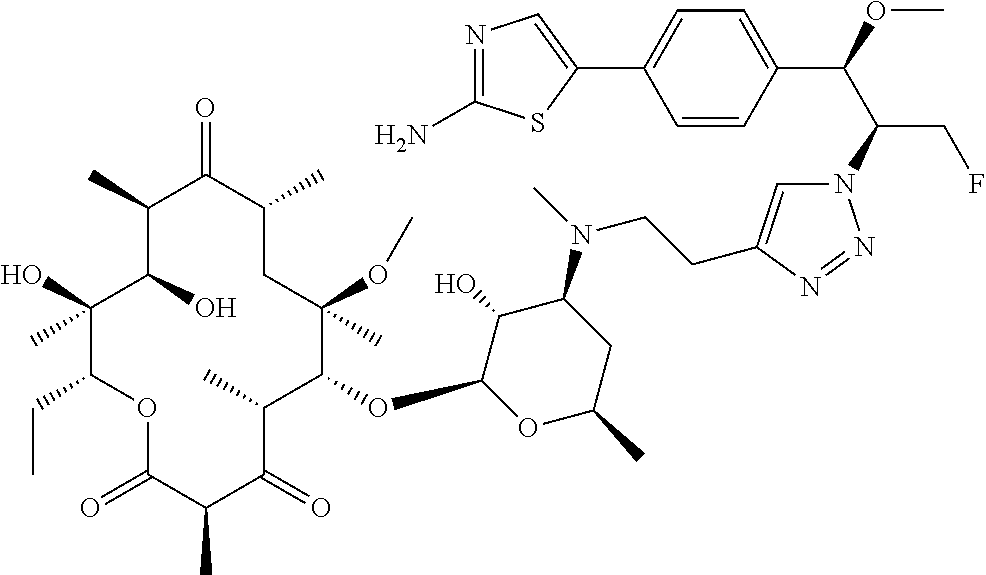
C1(O)(C)C(CC)OC(=O)C(C)C(=O)C(C)C(OC2OC(C)CC(N(C)CCC3=CN(C(C(OC)C4=CC=C(C5=CN=C(N)S5)C=C4)CF)N=N3)C2O)C(OC)(C)CC(C)C(=O)C(C)C1O
